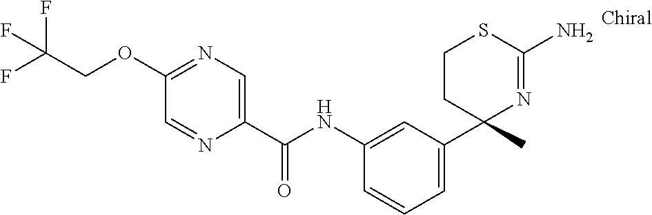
C1(NC(C2=CN=C(OCC(F)(F)F)C=N2)=O)=CC(C2(C)N=C(N)SCC2)=CC=C1
